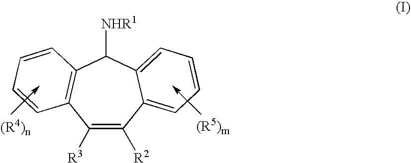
C1([R3])=C([R2])C2=CC=CC=C2C([NHR1])C2=C1C=CC=C2
